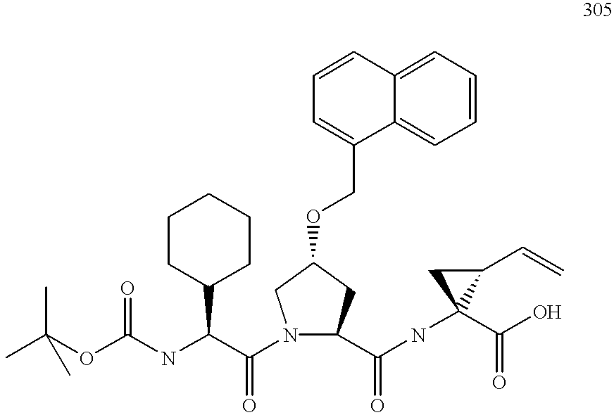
CC(OC(NC(C(N1C(C(NC2(C(O)=O)C(C=C)C2)=O)CC(OCC2=CC=CC3=CC=CC=C23)C1)=O)C1CCCCC1)=O)(C)C
